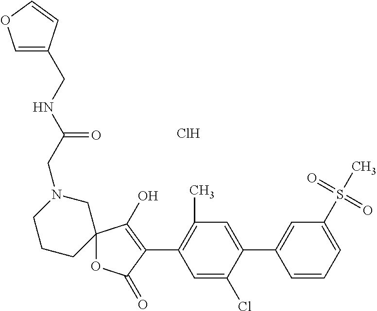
C1=C(Cl)C(C2=CC(S(C)(=O)=O)=CC=C2)=CC(C)=C1C1=C(O)C2(OC1=O)CN(CC(NCC1=COC=C1)=O)CCC2.Cl
